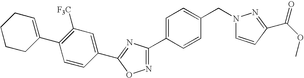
C1=C(C2=NOC(C3=CC([F3C])=C(C4=CCCCC4)C=C3)=N2)C=CC(CN2C=CC(C(=O)OC)=N2)=C1
